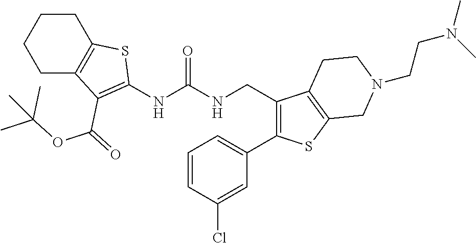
C1CC2=C(CC1)C(C(OC(C)(C)C)=O)=C(NC(NCC1=C(C3=CC=CC(Cl)=C3)SC3=C1CCN(CCN(C)C)C3)=O)S2
